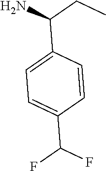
C1=CC(C(CC)N)=CC=C1C(F)F
